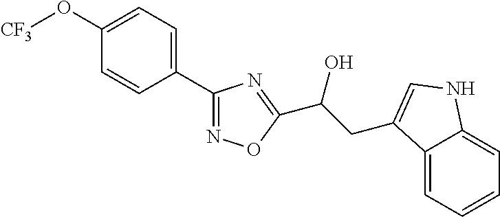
C1=C(O[CF3])C=CC(C2=NOC(C(CC3=CNC4=CC=CC=C43)O)=N2)=C1
